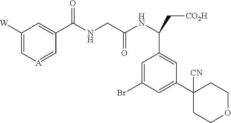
C1([W])=C[A]=CC(C(NCC(NC(C[CO2H])C2=CC(C3([CN])CCOCC3)=CC(Br)=C2)=O)=O)=C1
